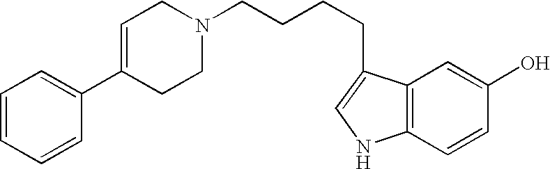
C1=CC=CC(C2=CCN(CCCCC3=CNC4=C3C=C(O)C=C4)CC2)=C1
